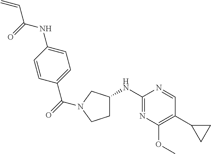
C1C(NC2=NC(OC)=C(C3CC3)C=N2)CN(C(=O)C2=CC=C(NC(C=C)=O)C=C2)C1
